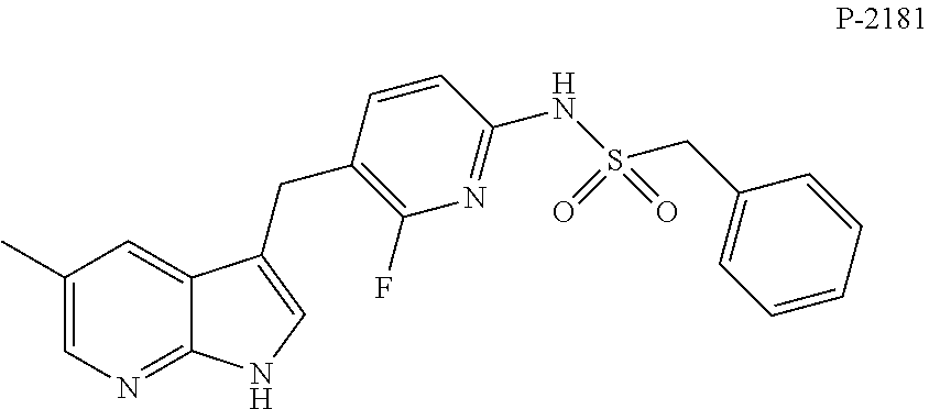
C1(C)=CN=C2C(=C1)C(CC1=C(F)N=C(NS(CC3=CC=CC=C3)(=O)=O)C=C1)=CN2
